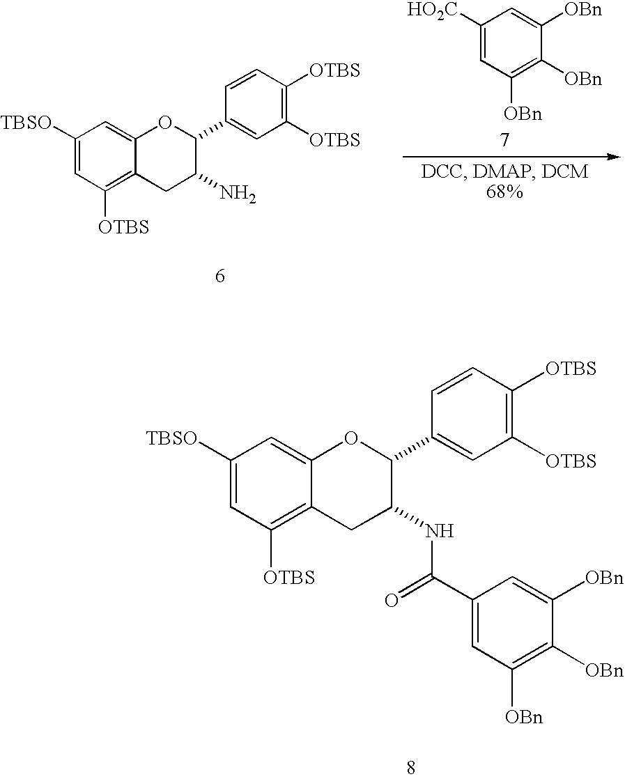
C1([TBSO])=CC([OTBS])=C2C(=C1)OC(C1=CC([OTBS])=C([OTBS])C=C1)C(NC(=O)C1=CC([OBn])=C([OBn])C([OBn])=C1)C2.C1([TBSO])=CC([OTBS])=C2C(=C1)OC(C1=CC([OTBS])=C([OTBS])C=C1)C(N)C2.C1([HO2C])=CC([OBn])=C([OBn])C([OBn])=C1
